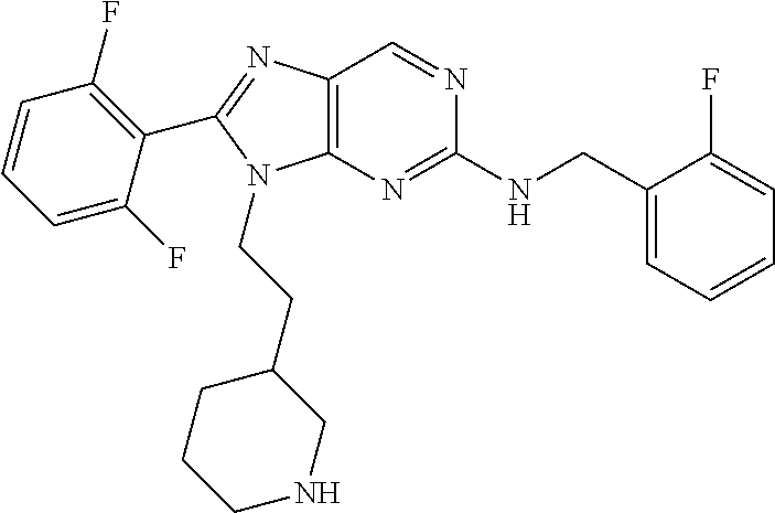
C12=C(N=C(NCC3=CC=CC=C3F)N=C1)N(CCC1CNCCC1)C(C1=C(F)C=CC=C1F)=N2
